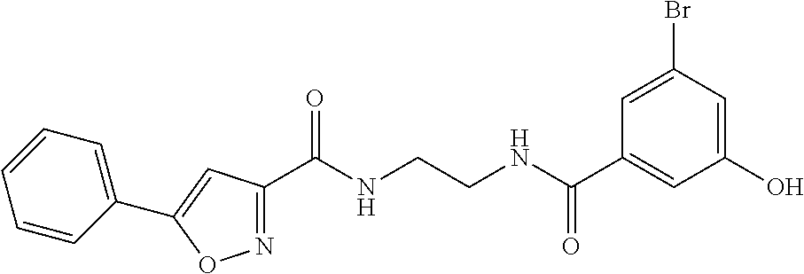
C1(C(NCCNC(C2=CC(O)=CC(Br)=C2)=O)=O)=NOC(C2=CC=CC=C2)=C1
